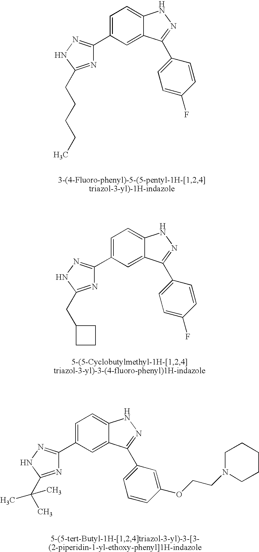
C1=C(C2=NNC(CCCCC)=N2)C=C2C(=C1)NN=C2C1=CC=C(F)C=C1.C1=C(C2=NNC(CC3CCC3)=N2)C=C2C(=C1)NN=C2C1=CC=C(F)C=C1.C1=C(C2=NNC(C(C)(C)C)=N2)C=C2C(=C1)NN=C2C1=CC=CC(OCCN2CCCCC2)=C1
